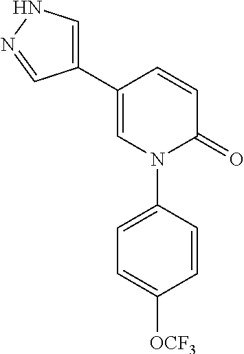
C1=CC(C2=CNN=C2)=CN(C2=CC=C([OCF3])C=C2)C1=O
